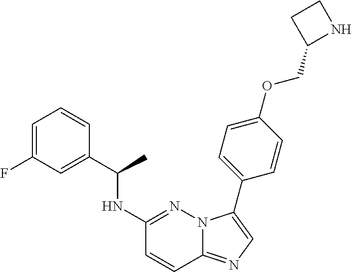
C1=C(F)C=C(C(NC2=NN3C(=NC=C3C3=CC=C(OCC4NCC4)C=C3)C=C2)C)C=C1
